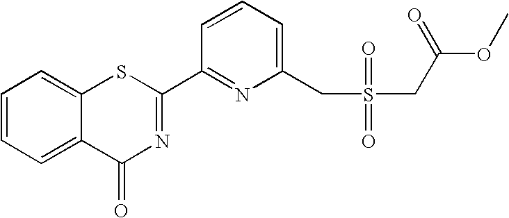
C1=CC(C2=NC(=O)C3=CC=CC=C3S2)=NC(CS(CC(OC)=O)(=O)=O)=C1
